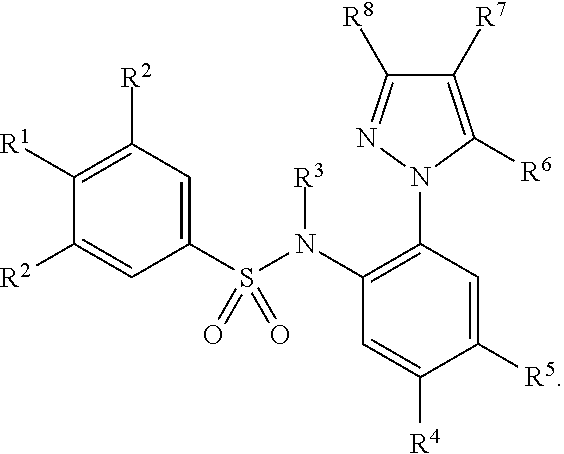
C1(S(N(C2=C(N3C([R6])=C([R7])C([R8])=N3)C=C([R5])C([R4])=C2)[R3])(=O)=O)=CC([R2])=C([R1])C([R2])=C1
